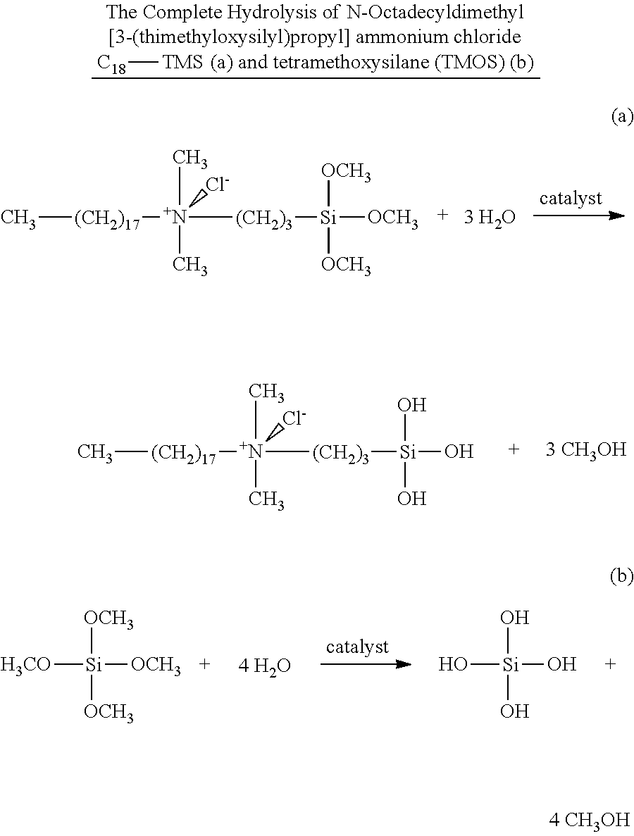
C[(CH2)17][N+]([(CH2)3][Si]([OCH3])([OCH3])[OCH3])(C)(C)[Cl-].C[(CH2)17][N+]([(CH2)3][Si](O)(O)O)(C)(C)[Cl-].[OCH3][Si]([H3CO])([OCH3])[OCH3].O[Si](O)(O)O.[C18][TMS]
